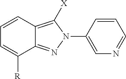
C12=NN(C3=CN=CC=C3)C([X])=C1C=CC=C2[R]
